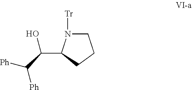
C1N([Tr])C(C(C([Ph])[Ph])O)CC1
